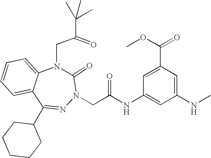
C1=CC=C2C(=C1)N(CC(=O)C(C)(C)C)C(=O)N(CC(NC1=CC(NC)=CC(C(OC)=O)=C1)=O)N=C2C1CCCCC1
